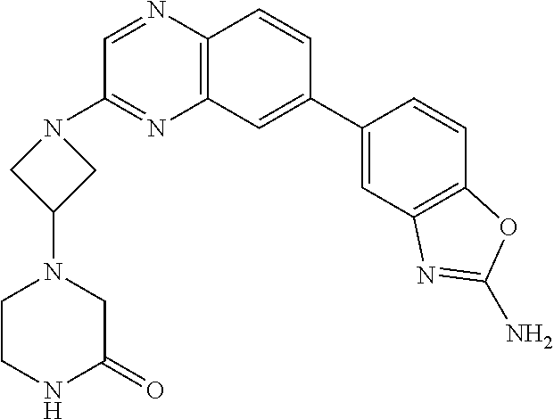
C12=C(C=CC(C3=CC4=C(C=C3)OC(N)=N4)=C1)N=CC(N1CC(N3CCNC(=O)C3)C1)=N2
